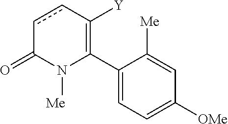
C1(C2=C([Y])ccC(=O)N2[Me])=CC=C([OMe])C=C1[Me]
